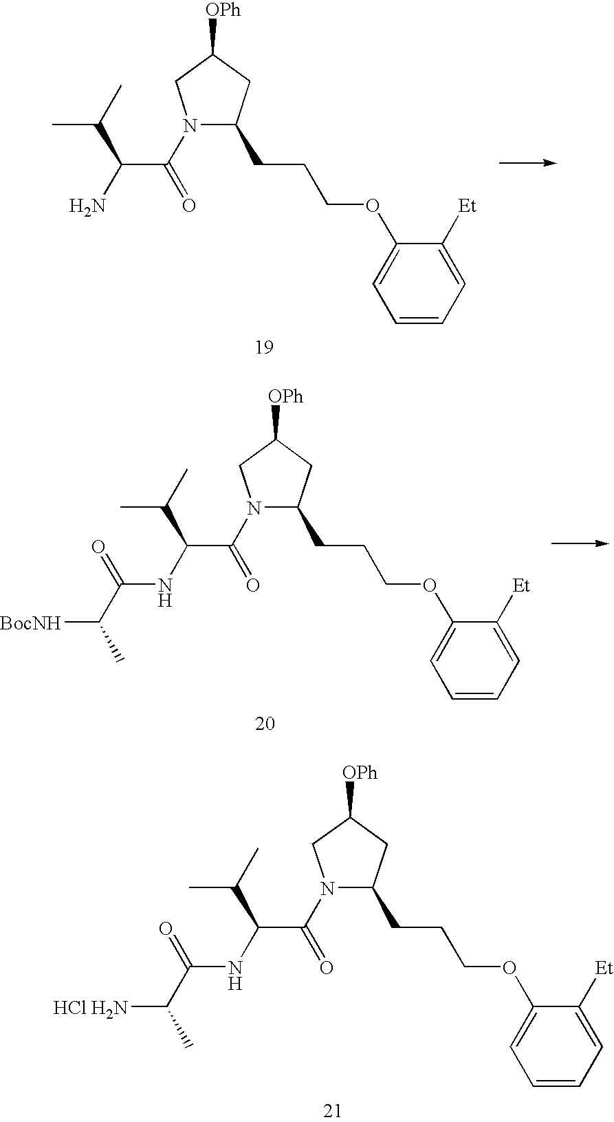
N1(C(=O)C(NC(C(C)[BocNH])=O)C(C)C)C(CCCOC2=CC=CC=C2[Et])CC([OPh])C1.N1(C(=O)C(N)C(C)C)C(CCCOC2=CC=CC=C2[Et])CC([OPh])C1.N1(C(=O)C(NC(C(C)[HCl H2N])=O)C(C)C)C(CCCOC2=CC=CC=C2[Et])CC([OPh])C1
